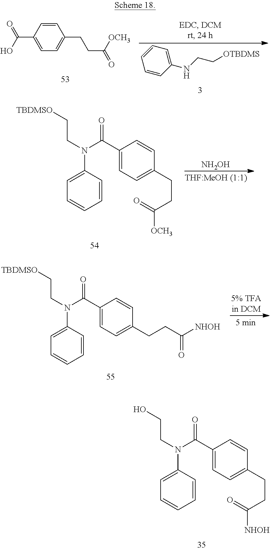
C1=CC=CC(NCC[OTBDMS])=C1.C1(C(O)=O)=CC=C(CCC([OCH3])=O)C=C1.[NH2OH].C1=CC=CC=C1N(CC[TBDMSO])C(C1=CC=C(CCC([OCH3])=O)C=C1)=O.C1=CC=CC=C1N(CC[TBDMSO])C(C1=CC=C(CCC([NHOH])=O)C=C1)=O.C1=CC=CC=C1N(CCO)C(C1=CC=C(CCC([NHOH])=O)C=C1)=O
